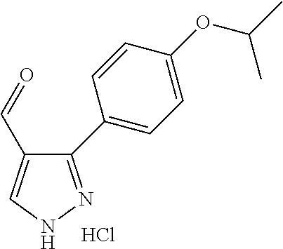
C1(C2=CC=C(OC(C)C)C=C2)=NNC=C1C=O.Cl
